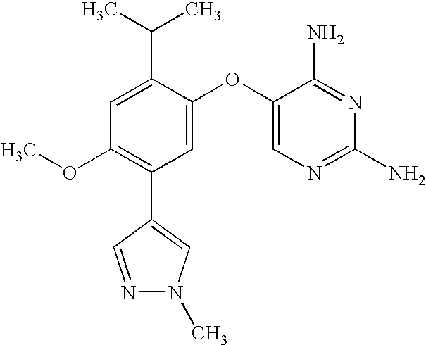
C1=C(C(C)C)C(OC2=CN=C(N)N=C2N)=CC(C2=CN(C)N=C2)=C1OC
